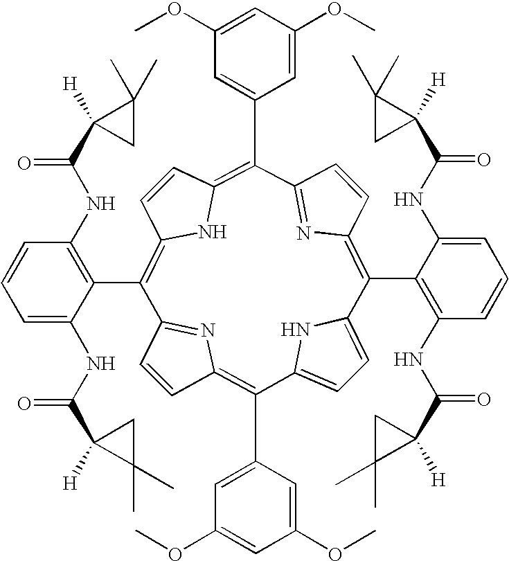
C1=CC2=C(C3=CC(OC)=CC(OC)=C3)C3=CC=C(N3)C(C3=C(NC(=O)C4([H])C(C)(C)C4)C=CC=C3NC(C3([H])CC3(C)C)=O)=C3N=C(C(C4=CC(OC)=CC(OC)=C4)=C4C=CC(=C(C5=C(NC(C6([H])CC6(C)C)=O)C=CC=C5NC(=O)C5([H])C(C)(C)C5)C1=N2)N4)C=C3
